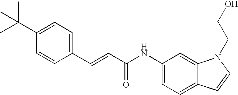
C(=CC(NC1=CC=C2C(=C1)N(CCO)C=C2)=O)C1=CC=C(C(C)(C)C)C=C1
